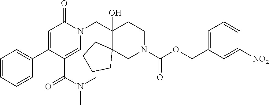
C1=CC=CC(C2=CC(=O)N(CC3(O)CCN(C(OCC4=CC=CC([NO2])=C4)=O)CC34CCCC4)C=C2C(N(C)C)=O)=C1
